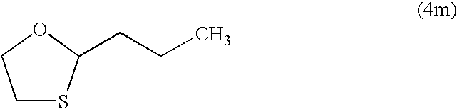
C1SC(CCC)OC1
